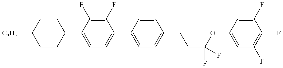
C1CC(C2=CC=C(C3=CC=C(CCC(OC4=CC(F)=C(F)C(F)=C4)(F)F)C=C3)C(F)=C2F)CCC1[C3H7]
